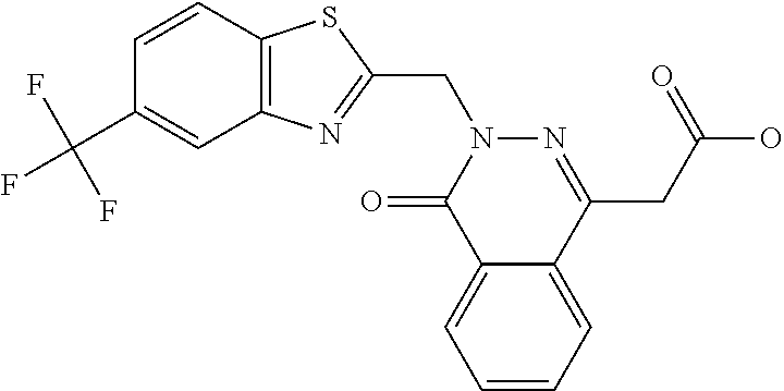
C12=C(N=C(CN3C(=O)C4=CC=CC=C4C(CC(O)=O)=N3)S1)C=C(C(F)(F)F)C=C2
